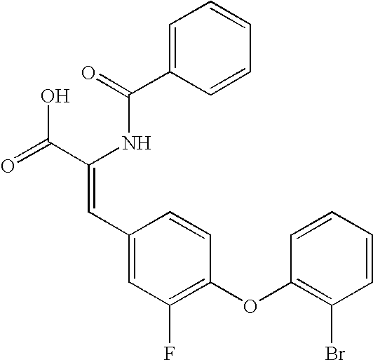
C1=C(C(=O)NC(C(=O)O)=CC2=CC(F)=C(OC3=C(Br)C=CC=C3)C=C2)C=CC=C1
